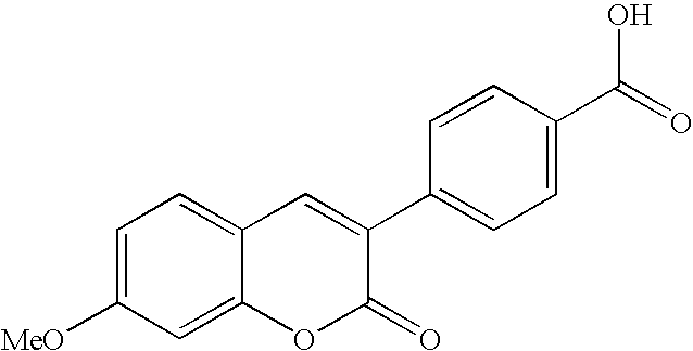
C1([MeO])=CC=C2C(=C1)OC(=O)C(C1=CC=C(C(=O)O)C=C1)=C2
